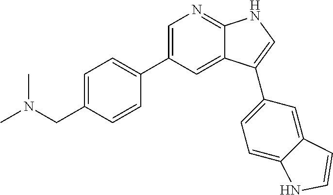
C1=C(C2=CC=C(CN(C)C)C=C2)C=C2C(=N1)NC=C2C1=CC=C2C(=C1)C=CN2
